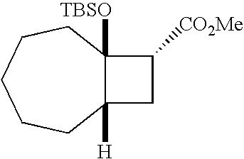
C12([TBSO])C([H])(CC1[CO2Me])CCCCC2
